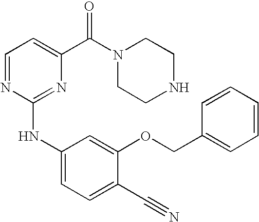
C1=NC(NC2=CC=C(C#N)C(OCC3=CC=CC=C3)=C2)=NC(C(=O)N2CCNCC2)=C1
